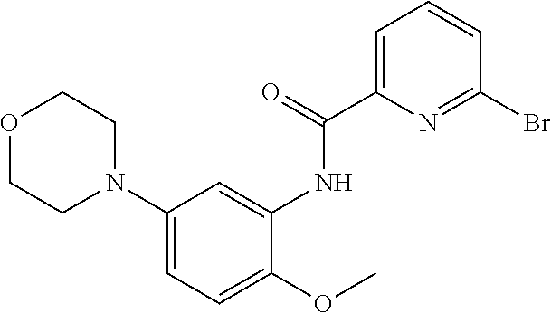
O1CCN(C2=CC=C(OC)C(NC(C3=CC=CC(Br)=N3)=O)=C2)CC1
